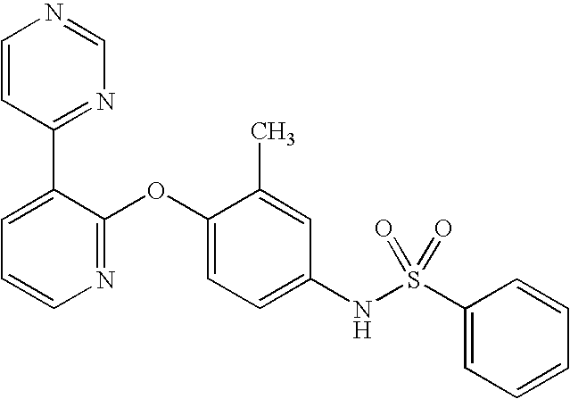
C1=CC(C2=CC=CN=C2OC2=CC=C(NS(C3=CC=CC=C3)(=O)=O)C=C2C)=NC=N1
